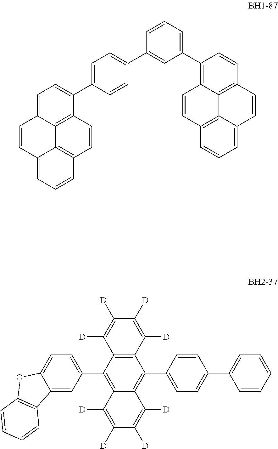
C1=CC2=CC=C(C3=CC=C(C4=CC(C5=C6C=CC7=C8C(=CC=C7)C=CC(=C68)C=C5)=CC=C4)C=C3)C3=C2C2=C(C=C3)C=CC=C12.C1=CC(C2=C3C([D])=C([D])C([D])=C([D])C3=C(C3=CC=C4C(=C3)C3=C(O4)C=CC=C3)C3=C2C([D])=C([D])C([D])=C3[D])=CC=C1C1=CC=CC=C1
